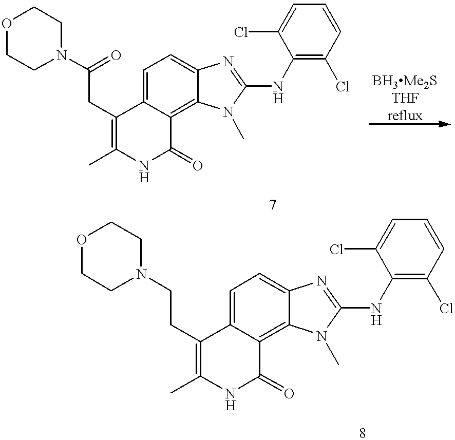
C1(CC(=O)N2CCOCC2)=C(C)NC(=O)C2=C3C(=CC=C12)N=C(NC1=C(Cl)C=CC=C1Cl)N3C.C1(CCN2CCOCC2)=C(C)NC(=O)C2=C3C(=CC=C12)N=C(NC1=C(Cl)C=CC=C1Cl)N3C
